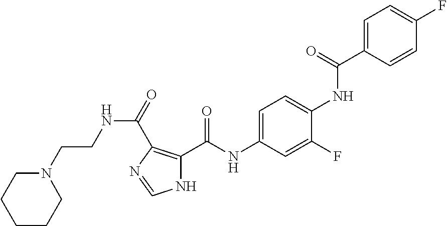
C1=C(C(=O)NC2=CC=C(NC(=O)C3=C(C(=O)NCCN4CCCCC4)N=CN3)C=C2F)C=CC(F)=C1
